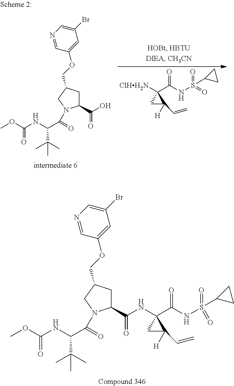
O=C(C1CC(COC2=CC(Br)=CN=C2)CN1C(=O)C(NC(OC)=O)C(C)(C)C)NC1(C(NS(=O)(=O)C2CC2)=O)CC1([H])C=C.O=S(C1CC1)(NC(C1([ClHH2N])CC1(C=C)[H])=O)=O.O=C(C1CC(COC2=CC(Br)=CN=C2)CN1C(=O)C(NC(OC)=O)C(C)(C)C)O
